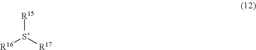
[R16][S+]([R17])[R15]
